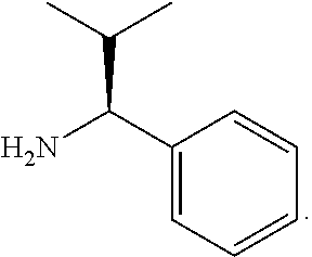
C(C(C)C)(N)C1=CC=CC=C1
